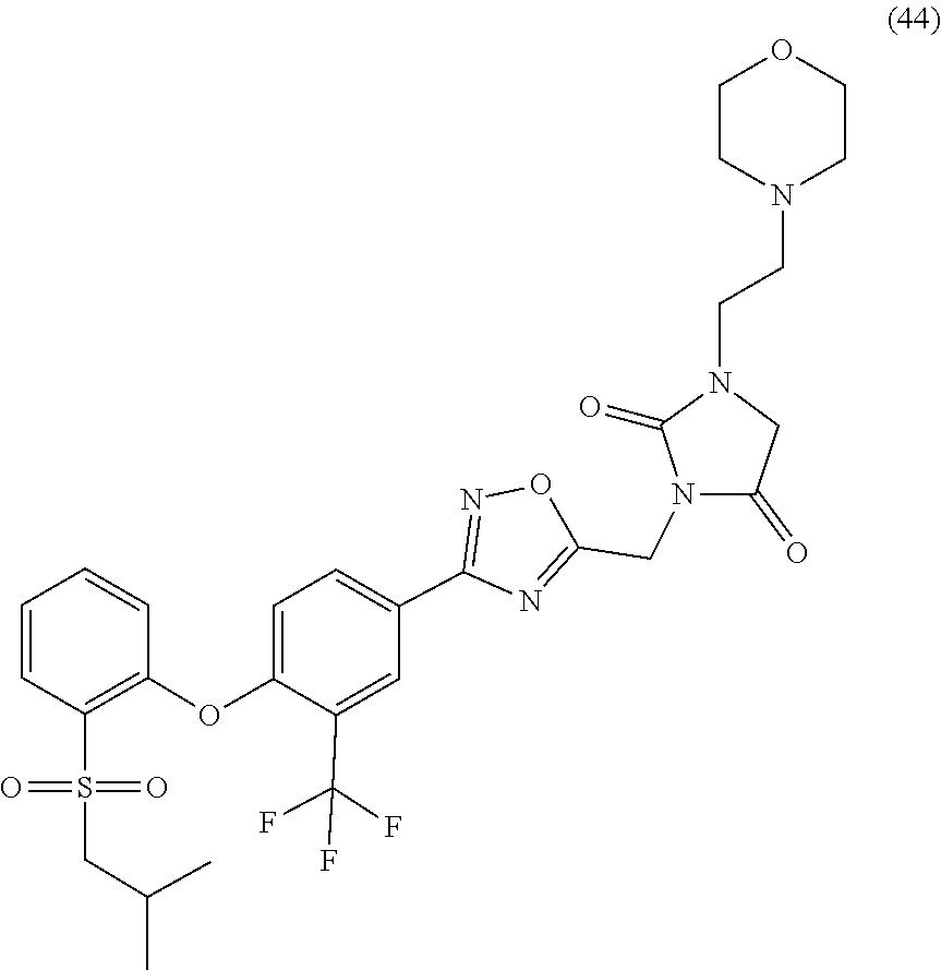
S(=O)(=O)(C1=C(OC2=CC=C(C3=NOC(CN4C(=O)N(CCN5CCOCC5)CC4=O)=N3)C=C2C(F)(F)F)C=CC=C1)CC(C)C
